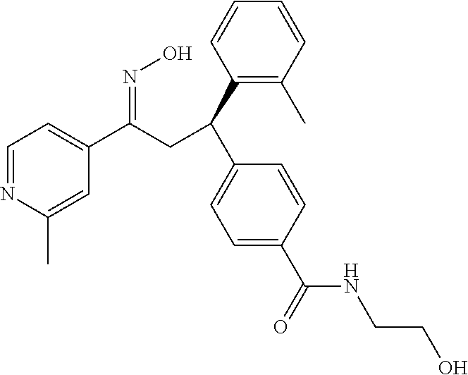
C1=NC(C)=CC(C(CC(C2=C(C)C=CC=C2)C2=CC=C(C(NCCO)=O)C=C2)=NO)=C1
